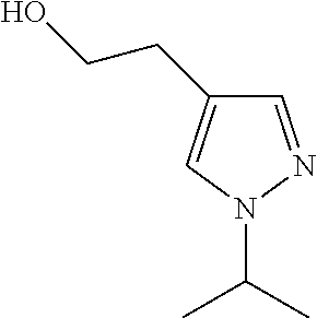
C(N1N=CC(CCO)=C1)(C)C
